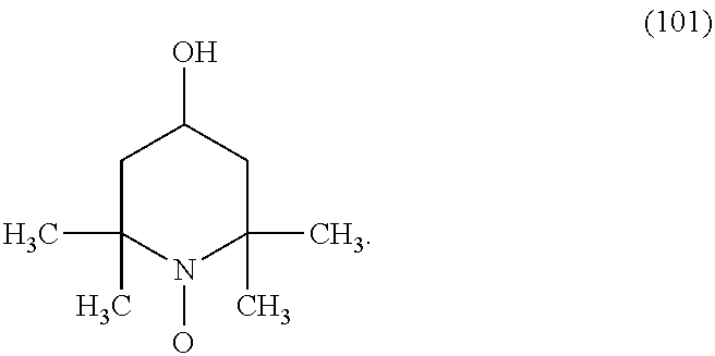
C1C(C)(C)N(O)C(C)(C)CC1O
